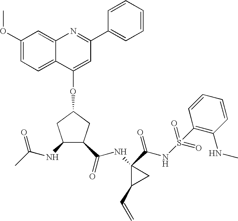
C1(OC)=CC=C2C(=C1)N=C(C1=CC=CC=C1)C=C2OC1CC(NC(C)=O)C(C(NC2(C(NS(C3=C(NC)C=CC=C3)(=O)=O)=O)C(C=C)C2)=O)C1
